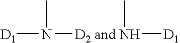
[D1]N(C)[D2 and NH]([D1])C
